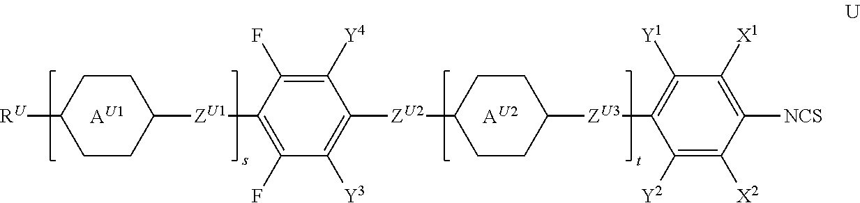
[AU1].[AU2].[RU]C1CCC([ZU1]C2=C(F)C([Y3])=C([ZU2]C3CCC([ZU3]C4=C([Y1])C([X1])=C([NCS])C([X2])=C4[Y2])CC3)C([Y4])=C2F)CC1
